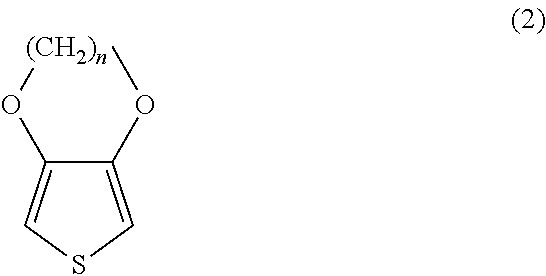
C1(OC)=CSC=C1O[(CH2)n]
